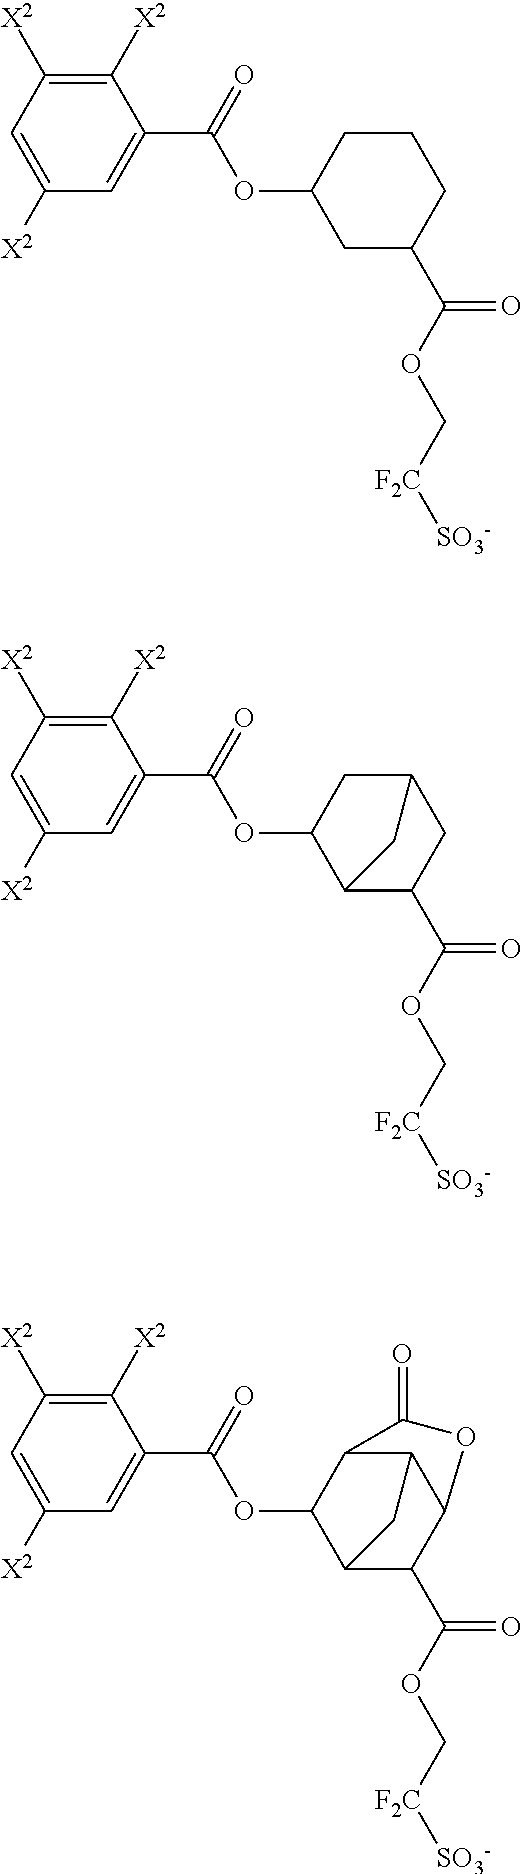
C1=C([X2])C=C(C(=O)OC2CC(C(OC[F2C][SO3-])=O)CCC2)C([X2])=C1[X2].C1=C([X2])C=C(C(=O)OC2C3C(C(OC[F2C][SO3-])=O)CC(C2)C3)C([X2])=C1[X2].C1=C([X2])C=C(C(=O)OC2C3C(C(OC[F2C][SO3-])=O)C4C(C2C(=O)O4)C3)C([X2])=C1[X2]
